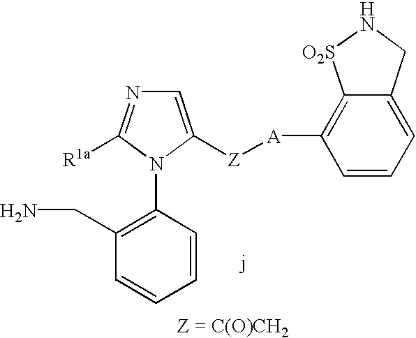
C1(CN)=C(N2C([R1a])=NC=C2[Z][A]C2=C3C(=CC=C2)CN[O2S]3)C=CC=C1
